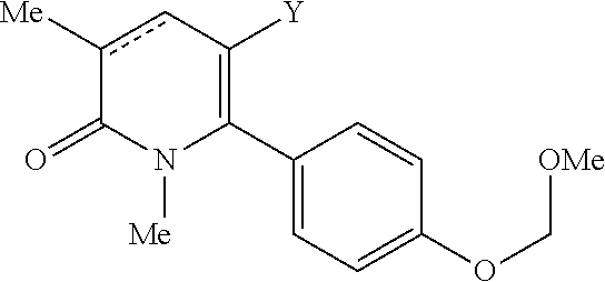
C1(C2=C([Y])cc([Me])C(=O)N2[Me])=CC=C(OC[OMe])C=C1
